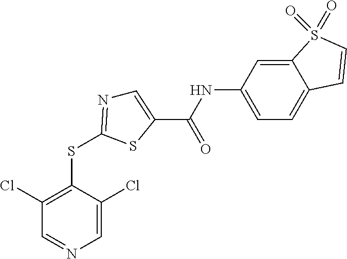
C1=C(Cl)C(SC2=NC=C(C(NC3=CC=C4C(=C3)S(=O)(=O)C=C4)=O)S2)=C(Cl)C=N1
